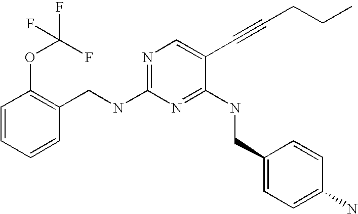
C1=CC=CC(CNC2=NC=C(C#CCCC)C(NCC3=CC=C(N)C=C3)=N2)=C1OC(F)(F)F
